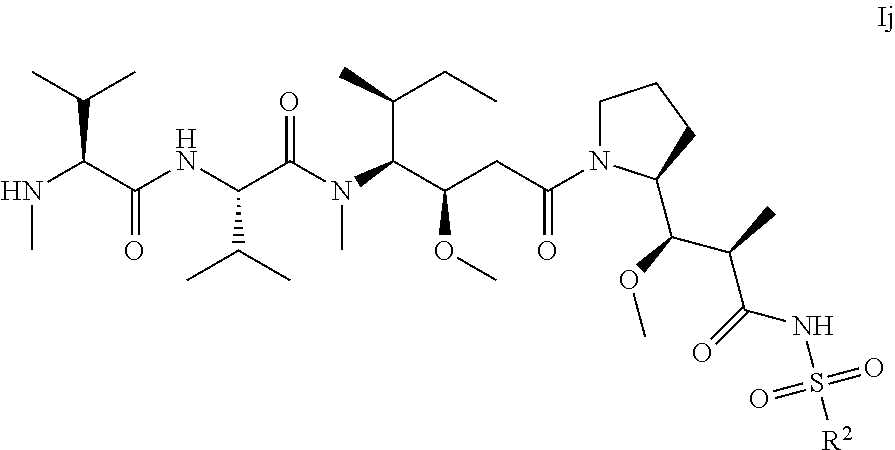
C1N(C(CC(C(N(C(C(NC(C(NC)C(C)C)=O)C(C)C)=O)C)C(CC)C)OC)=O)C(C(C(C)C(NS([R2])(=O)=O)=O)OC)CC1
